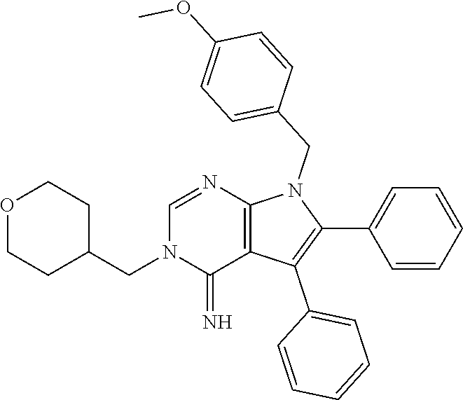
C(C1CCOCC1)N1C(=N)C2=C(N=C1)N(CC1=CC=C(OC)C=C1)C(C1=CC=CC=C1)=C2C1=CC=CC=C1
